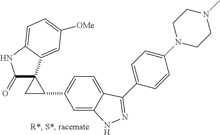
C1=C(N2CCN(C)CC2)C=CC(C2=NNC3=CC(C4C5(C(=O)NC6=CC=C([OMe])C=C65)C4)=CC=C32)=C1
